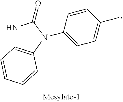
N1C2=C(N(C3=CC=C(C)C=C3)C1=O)C=CC=C2
